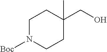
C1N([Boc])CCC(C)(CO)C1
